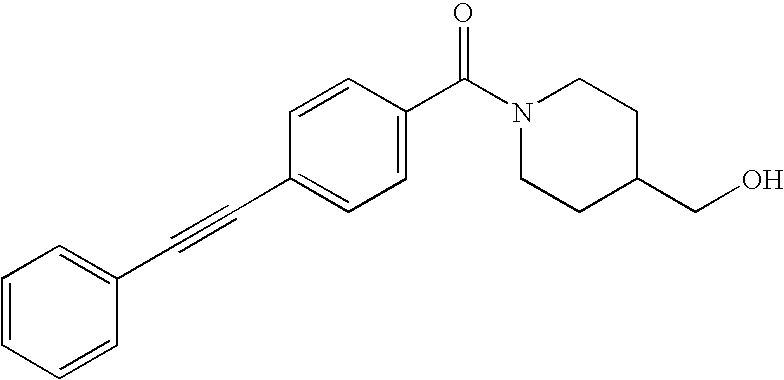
C1=CC=CC(C#CC2=CC=C(C(N3CCC(CO)CC3)=O)C=C2)=C1
